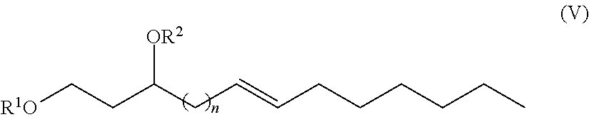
[R1O]CCC(CC=CCCCCCC)[OR2]
